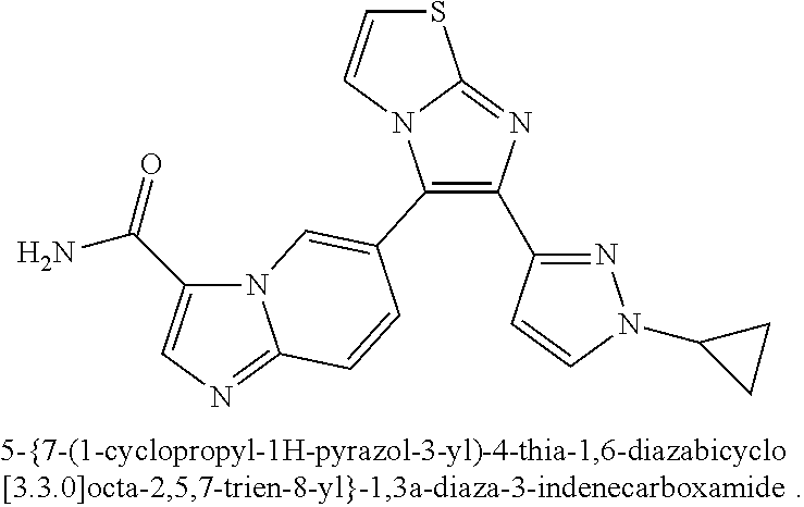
S1C=CN2C1=NC(C1=NN(C3CC3)C=C1)=C2C1=CN2C(C(=O)N)=CN=C2C=C1
